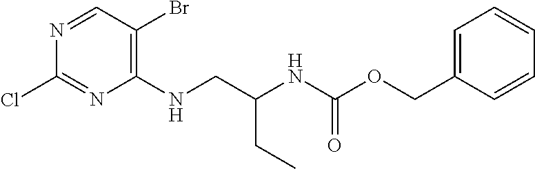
C1(NCC(NC(=O)OCC2=CC=CC=C2)CC)=C(Br)C=NC(Cl)=N1
